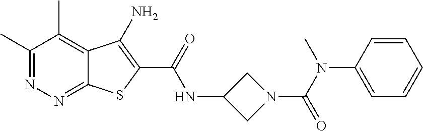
C1(C)=NN=C2C(=C1C)C(N)=C(C(=O)NC1CN(C(=O)N(C3=CC=CC=C3)C)C1)S2
